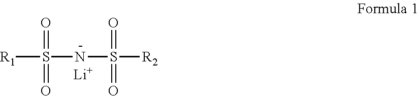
[R1]S(NS([R2])(=O)=O)(=O)=O.[Li]
